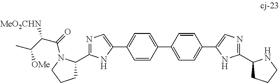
N1=C(C2CCCN2C(=O)C(C(C)[OMe])[MeO2CHN])NC(C2=CC=C(C3=CC=C(C4=CN=C(C5CCCN5)N4)C=C3)C=C2)=C1
